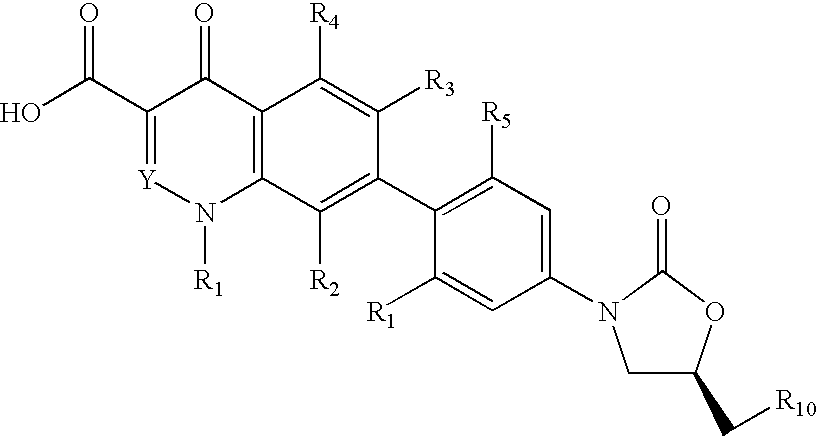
C1(C(O)=O)=[Y]N([R1])C2=C(C1=O)C([R4])=C([R3])C(C1=C([R5])C=C(N3CC(C[R10])OC3=O)C=C1[R1])=C2[R2]
